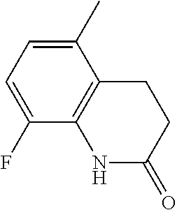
C1(C)=CC=C(F)C2=C1CCC(=O)N2
